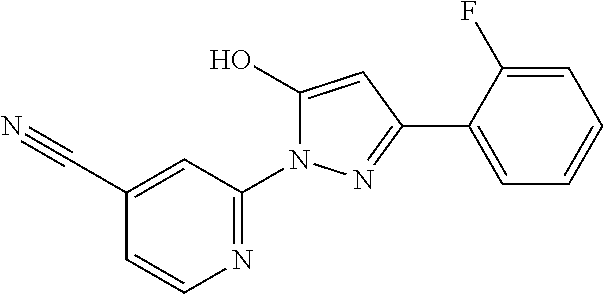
C1=C(C#N)C=CN=C1N1C(O)=CC(C2=CC=CC=C2F)=N1
